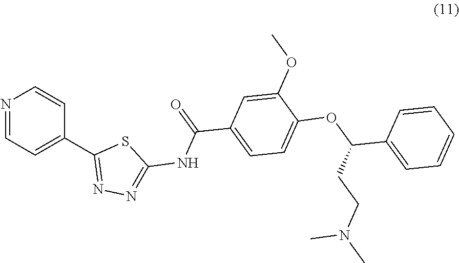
N1=CC=C(C2=NN=C(NC(=O)C3=CC=C(OC(C4=CC=CC=C4)CCN(C)C)C(OC)=C3)S2)C=C1
